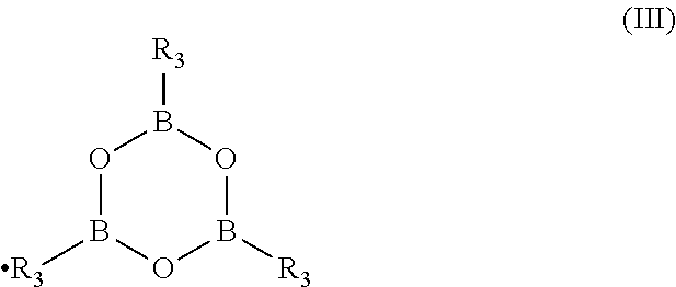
O1B([R3])OB([R3])OB1[R3]
